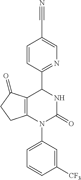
C12=C(N(C3=CC=CC([CF3])=C3)C(=O)NC1C1=NC=C(C#N)C=C1)CCC2=O
